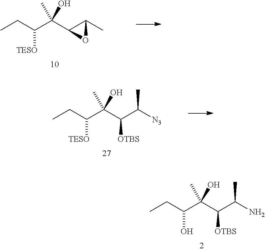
CCC(C(C1C(C)O1)(O)C)[TESO].CCC(C(C(C([N3])C)[OTBS])(O)C)[TESO].CCC(C(C(C(N)C)[OTBS])(O)C)O
